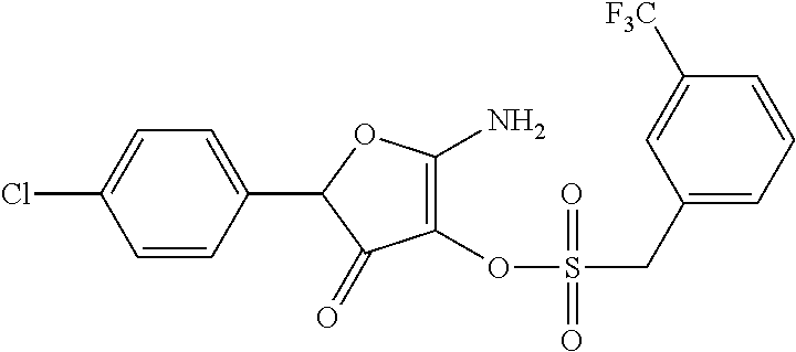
C1(C2=CC=C(Cl)C=C2)C(=O)C(OS(CC2=CC=CC([F3C])=C2)(=O)=O)=C(N)O1
